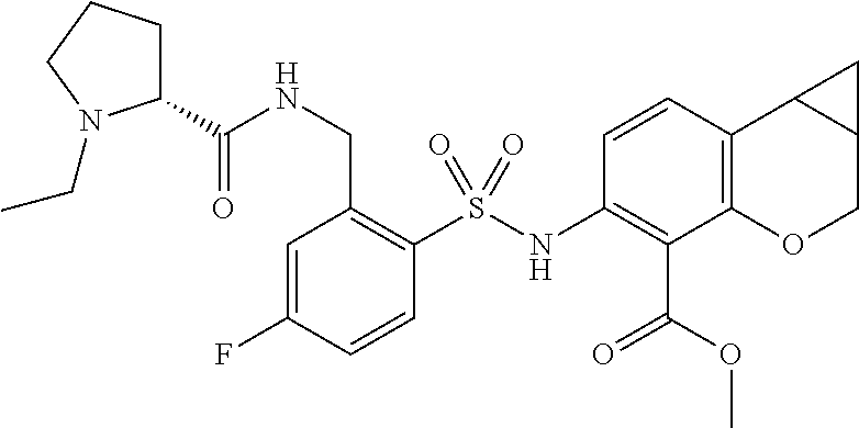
C1=C(F)C=CC(S(NC2=C(C(OC)=O)C3=C(C=C2)C2C(CO3)C2)(=O)=O)=C1CNC(=O)C1CCCN1CC
